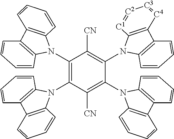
[CN]C1=C(N2C3=C(C=CC=C3)C3=C2[C1]=[C2][C3]=[C4]3)C(N2C3=C(C=CC=C3)C3=C2C=CC=C3)=C([CN])C(N2C3=C(C=CC=C3)C3=C2C=CC=C3)=C1N1C2=C(C=CC=C2)C2=C1C=CC=C2
